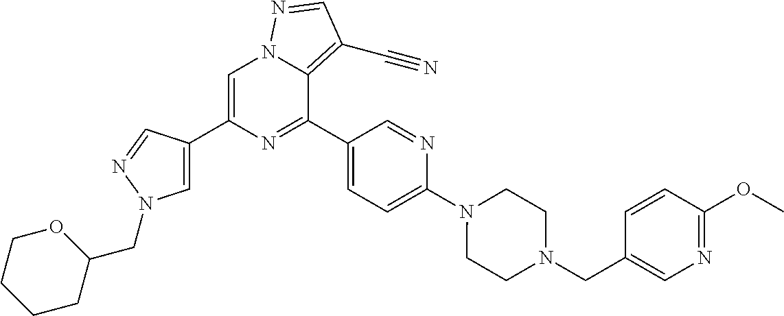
C1=C(C2=CN(CC3OCCCC3)N=C2)N=C(C2=CC=C(N3CCN(CC4=CN=C(OC)C=C4)CC3)N=C2)C2=C(C#N)C=NN12
